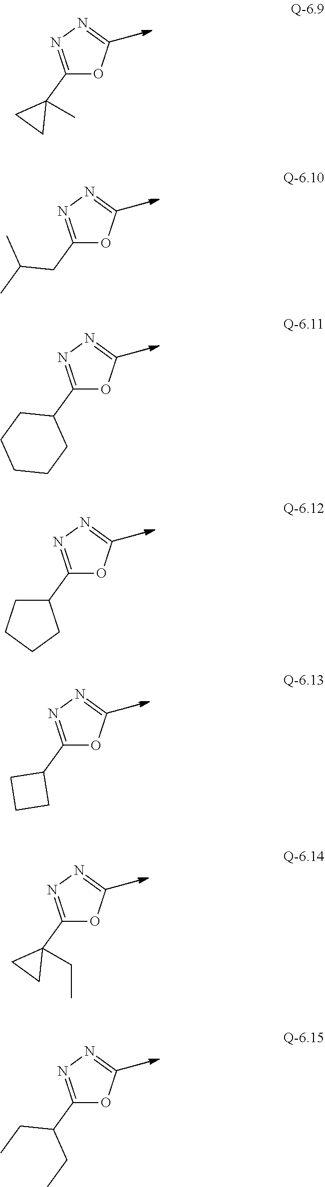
C1(C2(C)CC2)=NN=CO1.C1(CC(C)C)=NN=CO1.C1(C2CCCCC2)=NN=CO1.C1(C2CCCC2)=NN=CO1.C1(C2CCC2)=NN=CO1.C1(C2(CC)CC2)=NN=CO1.C1(C(CC)CC)=NN=CO1
